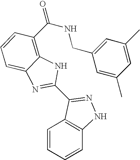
C1=CC=CC2=C1C(C1=NC3=CC=CC(C(=O)NCC4=CC(C)=CC(C)=C4)=C3N1)=NN2
